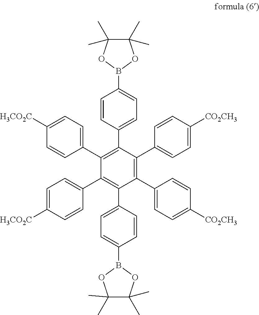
C1(C2=CC=C([CO2CH3])C=C2)=C(C2=CC=C([CO2CH3])C=C2)C(C2=CC=C(B3OC(C)(C)C(C)(C)O3)C=C2)=C(C2=CC=C([H3CO2C])C=C2)C(C2=CC=C([H3CO2C])C=C2)=C1C1=CC=C(B2OC(C)(C)C(C)(C)O2)C=C1
